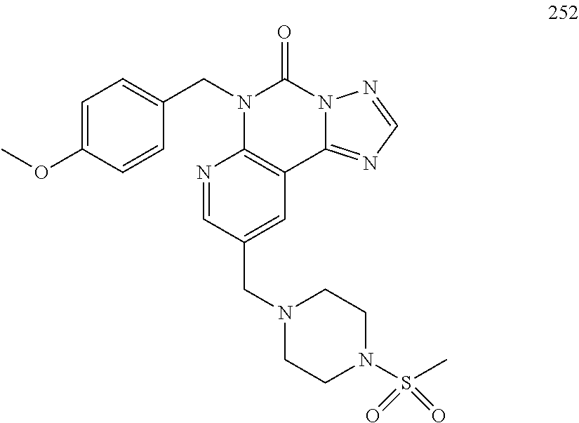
C1=C(OC)C=CC(CN2C(=O)N3C(=NC=N3)C3=C2N=CC(CN2CCN(S(C)(=O)=O)CC2)=C3)=C1
